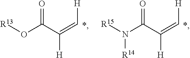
[R13]OC(C(=C[H])[H])=O.[R15]N(C(C(=C[H])[H])=O)[R14]
